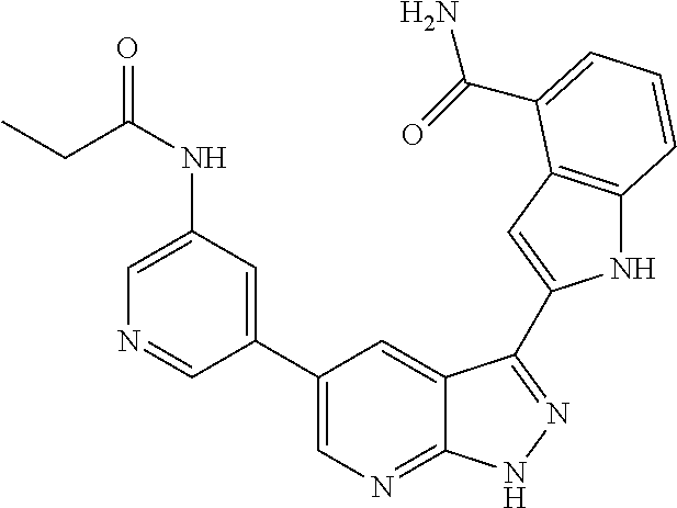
C1(C2=CN=C3C(=C2)C(C2=CC4=C(N2)C=CC=C4C(N)=O)=NN3)=CC(NC(CC)=O)=CN=C1
